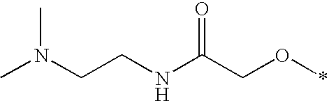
CN(CCNC(CO*)=O)C
